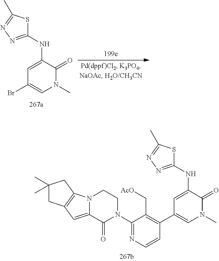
C1(NC2=CC(Br)=CN(C)C2=O)=NN=C(C)S1.C1(NC2=CC(C3=C(C[AcO])C(N4CCN5C(=CC6=C5CC(C)(C)C6)C4=O)=NC=C3)=CN(C)C2=O)=NN=C(C)S1
